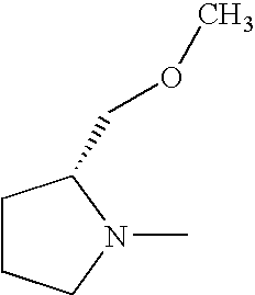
C1CCN(C)C1COC
